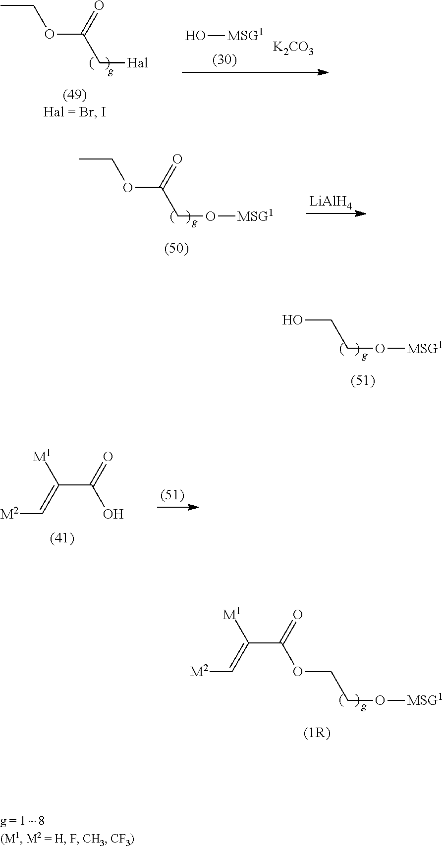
CCOC(C[Hal])=O.O[MSG1].[K2CO3].C(C(=O)O)(=C[M2])[M1].CCOC(CO[MSG1])=O.[LiAlH4].[g].OCCO[MSG1].[g].C(C(=O)OCCO[MSG1])(=C[M2])[M1].[g]
